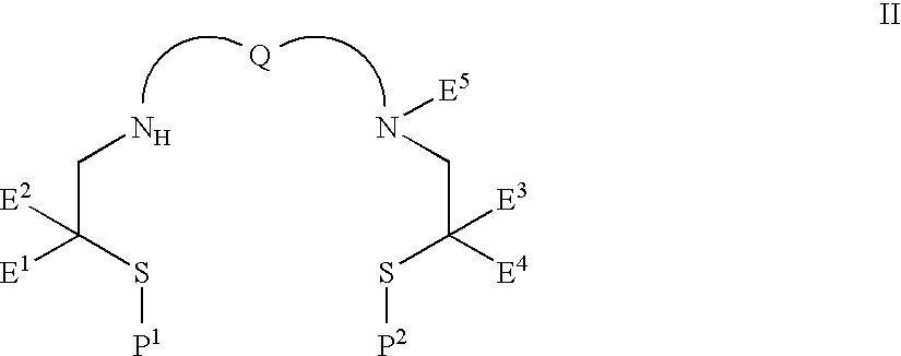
C(CN)([E1])(S[P1])[E2].C(CN[E5])([E4])(S[P2])[E3]
